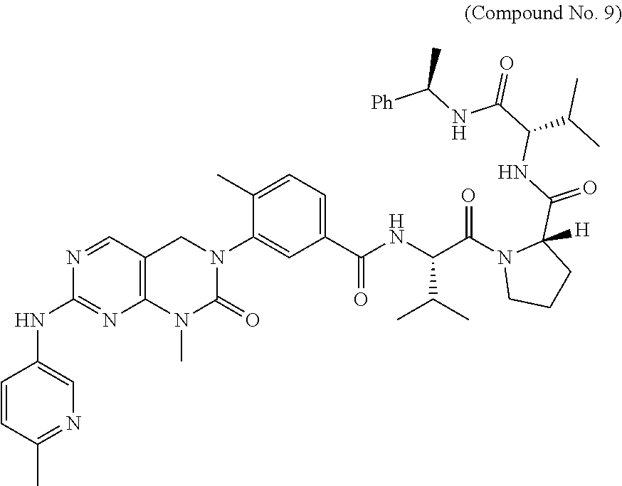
C1=CC(C)=NC=C1NC1=NC2=C(C=N1)CN(C1=CC(C(NC(C(N3CCCC3(C(NC(C(=O)NC([Ph])C)C(C)C)=O)[H])=O)C(C)C)=O)=CC=C1C)C(=O)N2C
